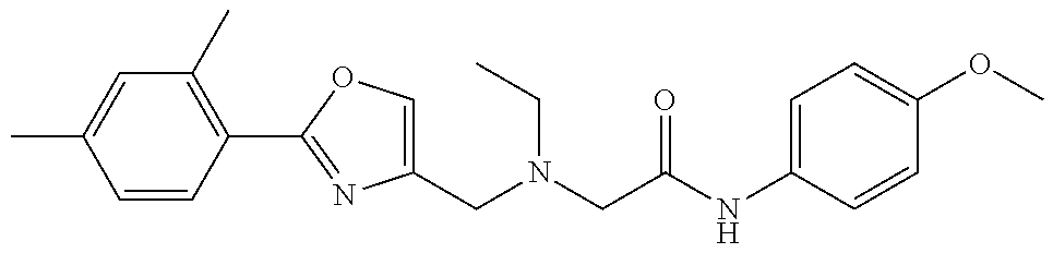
C1(CN(CC)CC(=O)NC2=CC=C(OC)C=C2)=COC(C2=C(C)C=C(C)C=C2)=N1
